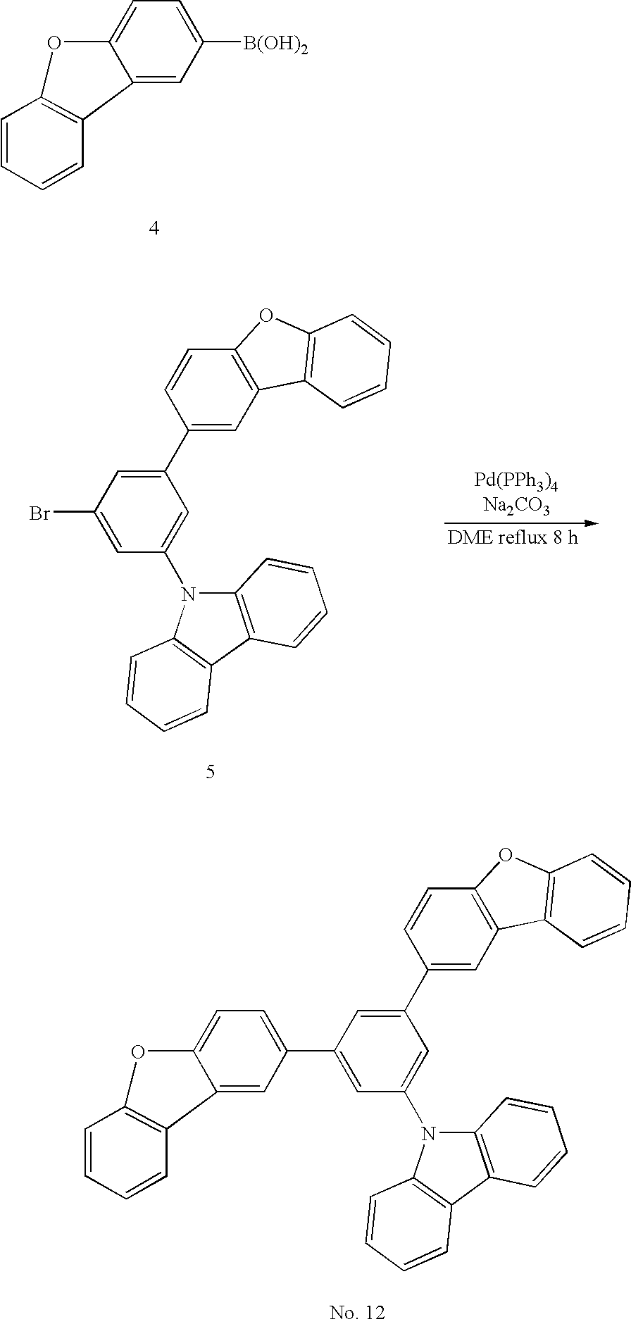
C1([B(OH)2])=CC=C2C(=C1)C1=C(O2)C=CC=C1.C1(C2=CC3=C(C=C2)OC2=C3C=CC=C2)=CC(Br)=CC(N2C3=C(C4=C2C=CC=C4)C=CC=C3)=C1.C1(C2=CC(N3C4=C(C5=C3C=CC=C5)C=CC=C4)=CC(C3=CC4=C(C=C3)OC3=C4C=CC=C3)=C2)=CC=C2C(=C1)C1=C(O2)C=CC=C1
